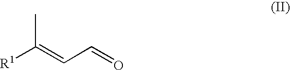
[R1]C(=CC=O)C
